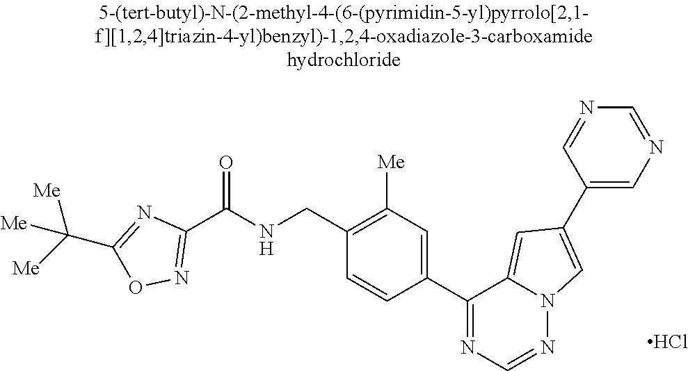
C1(C(NCC2=C([Me])C=C(C3=NC=NN4C3=CC(C3=CN=CN=C3)=C4)C=C2)=O)=NOC(C([Me])([Me])[Me])=N1.Cl
